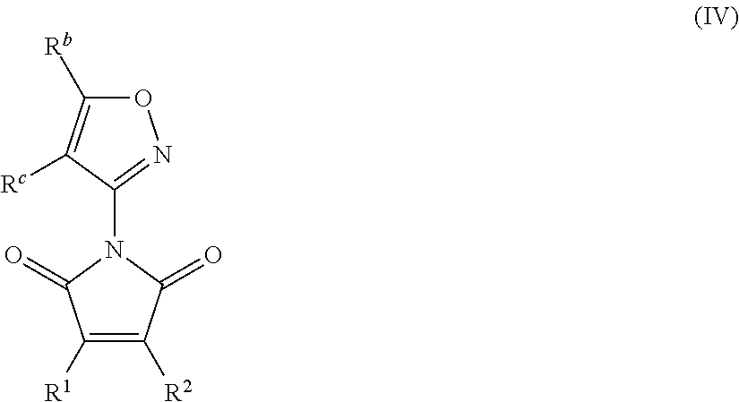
O1C([Rb])=C([Rc])C(N2C(=O)C([R1])=C([R2])C2=O)=N1
